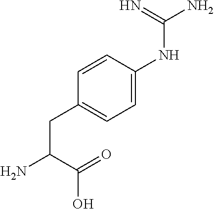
C(C(=O)O)(N)CC1=CC=C(NC(N)=N)C=C1
